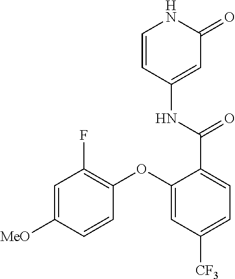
C1=CC(NC(=O)C2=CC=C([CF3])C=C2OC2=C(F)C=C([MeO])C=C2)=CC(=O)N1
